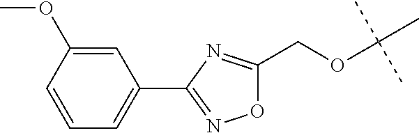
C1=C(OC)C=CC=C1C1=NOC(COC(C)(C)C)=N1
